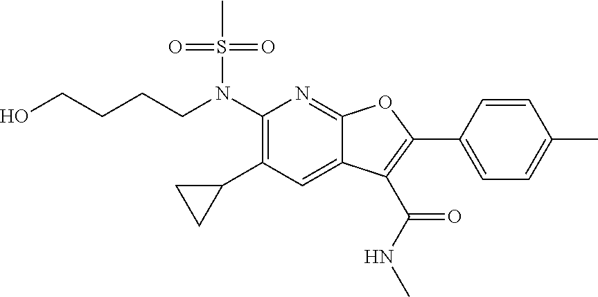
C(CN(C1=C(C2CC2)C=C2C(=N1)OC(C1=CC=C(C)C=C1)=C2C(NC)=O)S(C)(=O)=O)CCO
